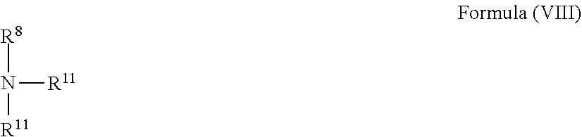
[R8]N([R11])[R11]
